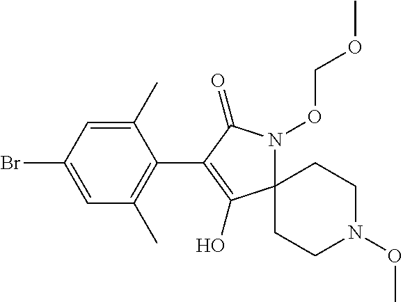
C1(C)=CC(Br)=CC(C)=C1C1=C(O)C2(N(OCOC)C1=O)CCN(OC)CC2
